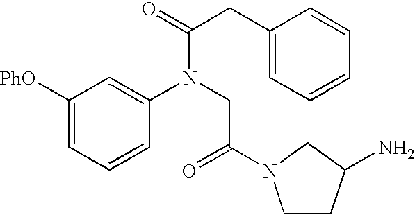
C1([PhO])=CC=CC(N(CC(=O)N2CCC(N)C2)C(CC2=CC=CC=C2)=O)=C1
